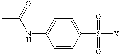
C1(S([X1])(=O)=O)=CC=C(NC(C)=O)C=C1
